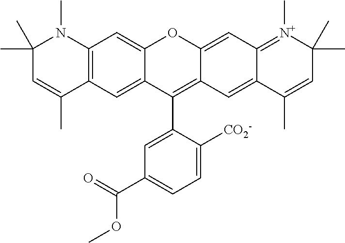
C1(C)(C)C=C(C)C2=C(N1C)C=C1C(=C2)C(C2=CC(C(=O)OC)=CC=C2[CO2-])=C2C(=CC3=[N+](C)C(C)(C)C=C(C)C3=C2)O1
